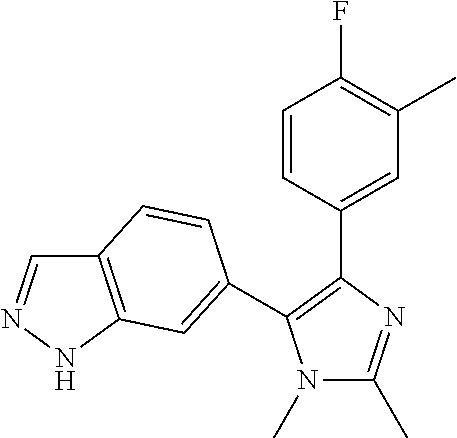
N1(C)C(C)=NC(C2=CC(C)=C(F)C=C2)=C1C1=CC2=C(C=NN2)C=C1
